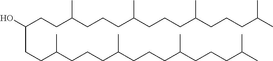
OC(CCC(CCCC(CCCC(CCCC(C)C)C)C)C)CCC(CCCC(CCCC(CCCC(C)C)C)C)C
